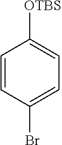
C1=CC(Br)=CC=C1[OTBS]
